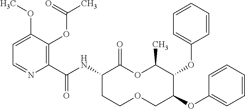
C1(C(NC2C(=O)OC(C)C(OC3=CC=CC=C3)C(OC3=CC=CC=C3)COCC2)=O)=C(OC(C)=O)C(OC)=CC=N1
